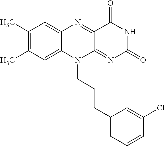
C1(C)=C(C)C=C2C(=C1)N=C1C(=NC(=O)NC1=O)N2CCCC1=CC=CC(Cl)=C1
